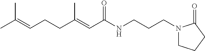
CC(=CCCC(=CC(NCCCN1CCCC1=O)=O)C)C
